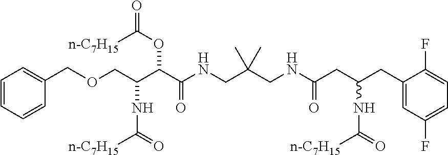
C(C(C(C(NCC(CNC(CC(CC1=CC(F)=CC=C1F)NC([n-C7H15])=O)=O)(C)C)=O)OC(=O)[n-C7H15])NC([n-C7H15])=O)OCC1=CC=CC=C1
